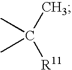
CC([R11])(C)C
